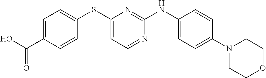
C1=CC(NC2=NC(SC3=CC=C(C(O)=O)C=C3)=CC=N2)=CC=C1N1CCOCC1
